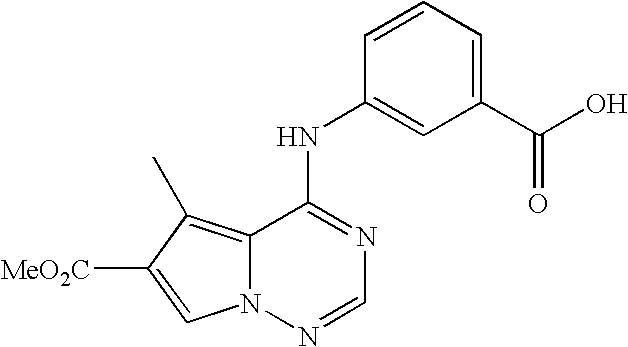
C12=C(C)C([MeO2C])=CN1N=CN=C2NC1=CC(C(=O)O)=CC=C1
